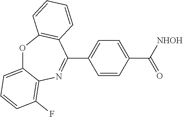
O=C(C1=CC=C(C2=NC3=C(F)C=CC=C3OC3=C2C=CC=C3)C=C1)[NHOH]
